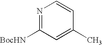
N1=C([BocHN])C=C(C)C=C1
